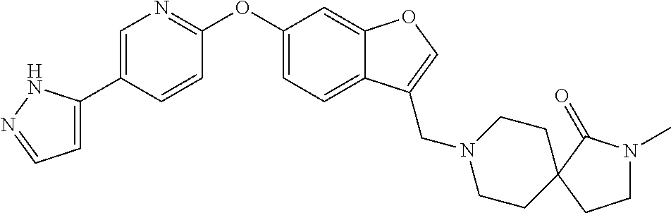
C1=C(C2=CN=C(OC3=CC=C4C(=C3)OC=C4CN3CCC4(CC3)C(=O)N(C)CC4)C=C2)NN=C1
